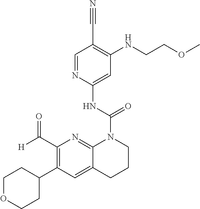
C1(C2CCOCC2)=C(C(=O)[H])N=C2C(=C1)CCCN2C(NC1=CC(NCCOC)=C(C#N)C=N1)=O
